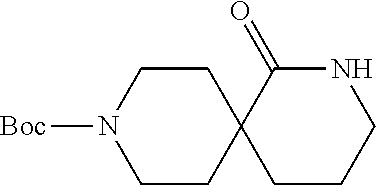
C1(=O)C2(CCCN1)CCN([Boc])CC2
